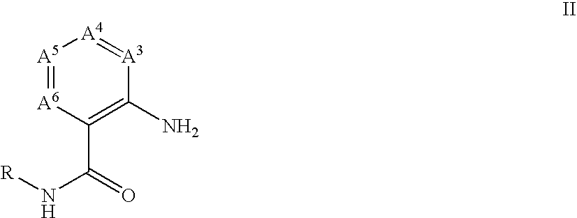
[A5]1=[A6]C(C(=O)N[R])=C(N)[A3]=[A4]1
